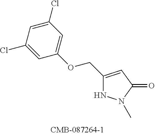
C1(COC2=CC(Cl)=CC(Cl)=C2)=CC(=O)N(C)N1
